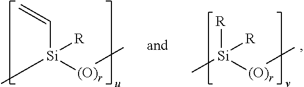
C([Si]([(O)r]C)(C)[R])=C.[R][Si]([(O)r]C)(C)[R]
